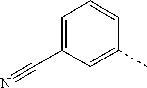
C1=C(C#N)C=C(C)C=C1
